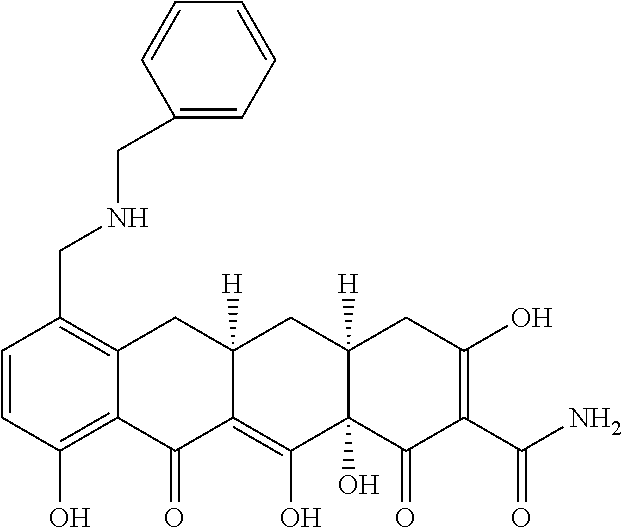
C1=CC(O)=C2C(=C1CNCC1=CC=CC=C1)CC1([H])C(=C(O)C3(O)C([H])(C1)CC(O)=C(C(N)=O)C3=O)C2=O
